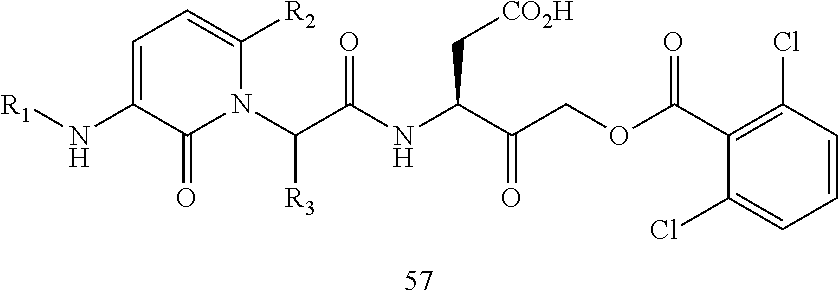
C1=C(N[R1])C(=O)N(C(C(NC(C(COC(C2=C(Cl)C=CC=C2Cl)=O)=O)C[CO2H])=O)[R3])C([R2])=C1
